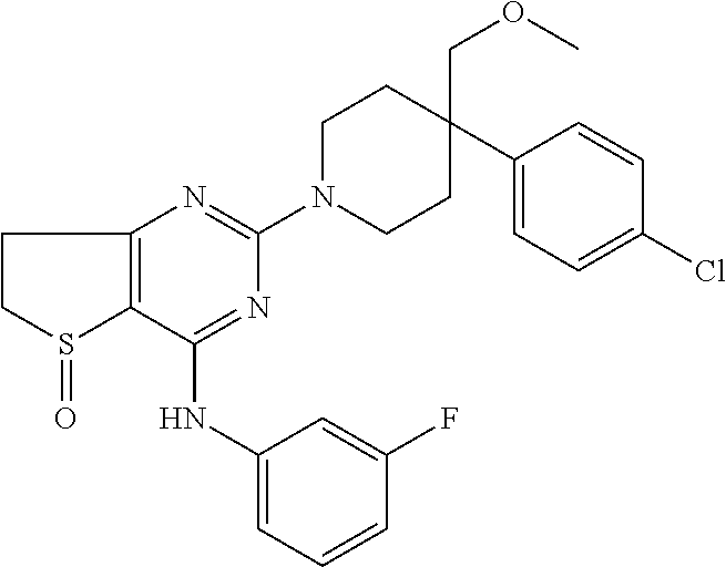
C1(NC2=CC=CC(F)=C2)=NC(N2CCC(COC)(C3=CC=C(Cl)C=C3)CC2)=NC2=C1S(=O)CC2
